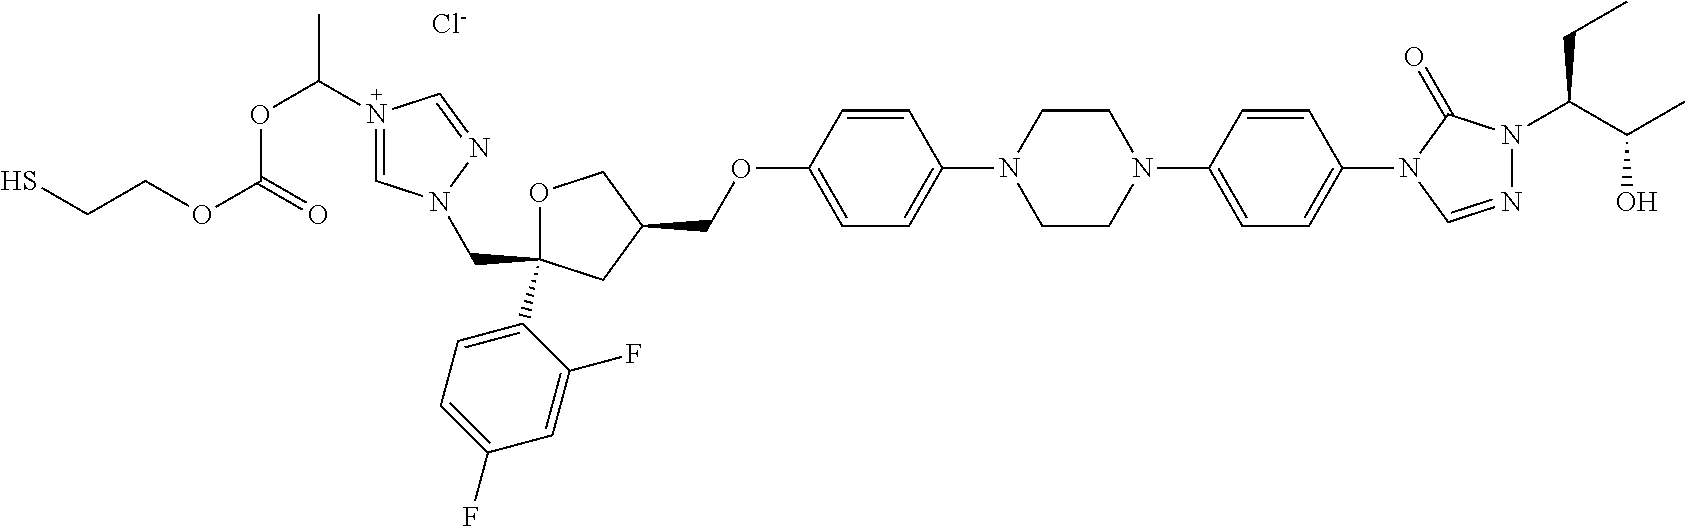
[Cl-].C1OC(C2=CC=C(F)C=C2F)(CN2C=N(C(OC(OCCS)=O)C)C=N2)CC1COC1=CC=C(N2CCN(C3=CC=C(N4C=NN(C(C(C)O)CC)C4=O)C=C3)CC2)C=C1
